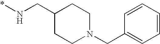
*NCC1CCN(CC2=CC=CC=C2)CC1
